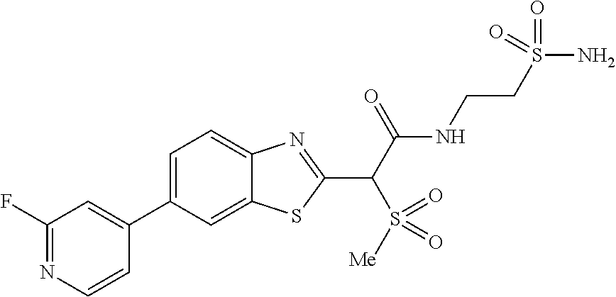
C1(F)=NC=CC(C2=CC=C3C(=C2)SC(C(C(NCCS(N)(=O)=O)=O)S([Me])(=O)=O)=N3)=C1
